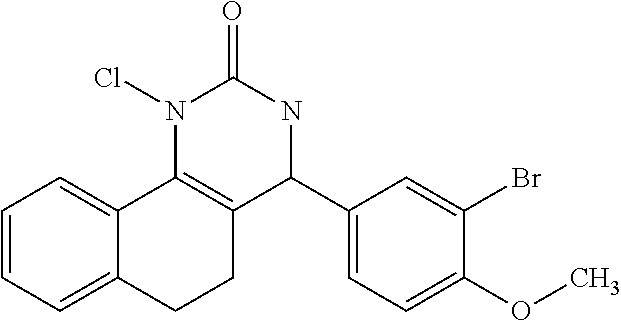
C1=CC=C2C(=C1)C1=C(CC2)C(C2=CC=C(OC)C(Br)=C2)NC(=O)N1Cl
